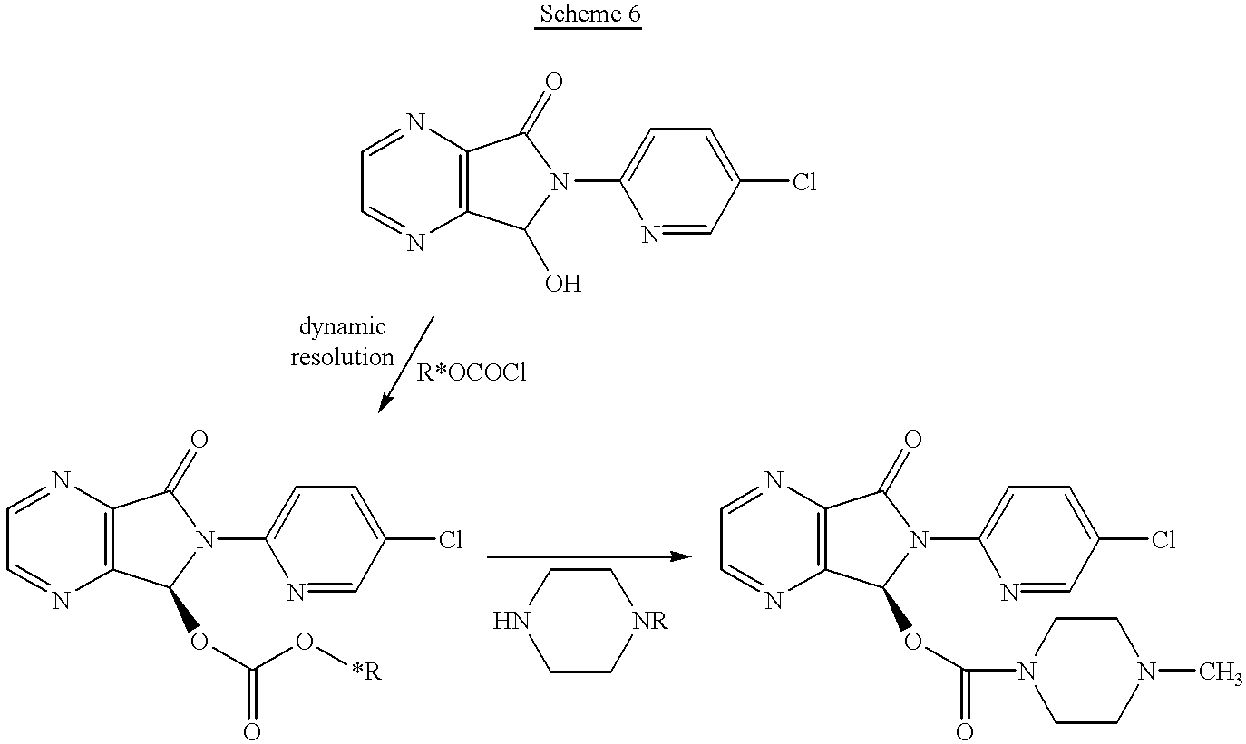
C1=NC2=C(N=C1)C(O)N(C1=CC=C(Cl)C=N1)C2=O.C1NCC[NR]C1.C1=NC2=C(N=C1)C(OC(=O)N1CCN(C)CC1)N(C1=CC=C(Cl)C=N1)C2=O.C1=NC2=C(N=C1)C(OC(=O)O[*R])N(C1=CC=C(Cl)C=N1)C2=O
